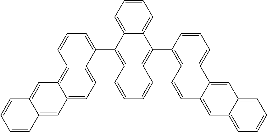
C12=CC=C3C(=C1C=C1C(=C2)C=CC=C1)C=CC=C3C1=C2C(=C(C3=C4C(=CC=C3)C3=CC5=CC=CC=C5C=C3C=C4)C3=CC=CC=C13)C=CC=C2
